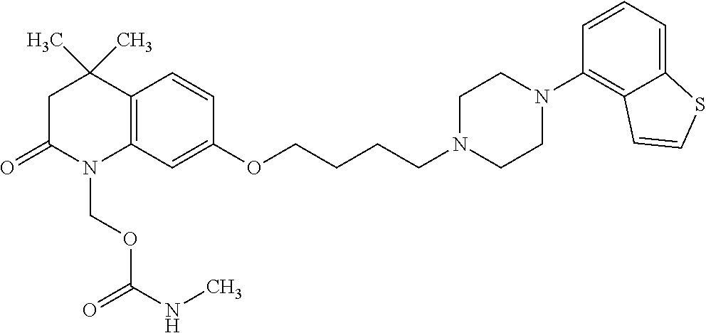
C12=C(C=C(OCCCCN3CCN(C4=C5C(=CC=C4)SC=C5)CC3)C=C1)N(COC(NC)=O)C(=O)CC2(C)C
